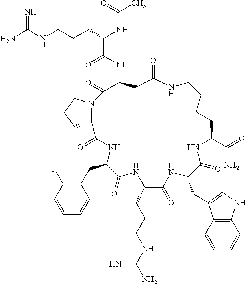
NC(NCCCC(NC(C)=O)C(=O)NC1CC(=O)NCCCCC(C(=O)N)NC(=O)C(CC2=CNC3=C2C=CC=C3)NC(=O)C(CCCNC(N)=N)NC(=O)C(CC2=C(F)C=CC=C2)NC(=O)C2N(C1=O)CCC2)=N
